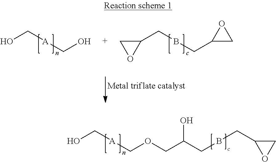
OC[A]COCC(O)CBCC1CO1.OC[A]CO.C1(CBCC2CO2)CO1
